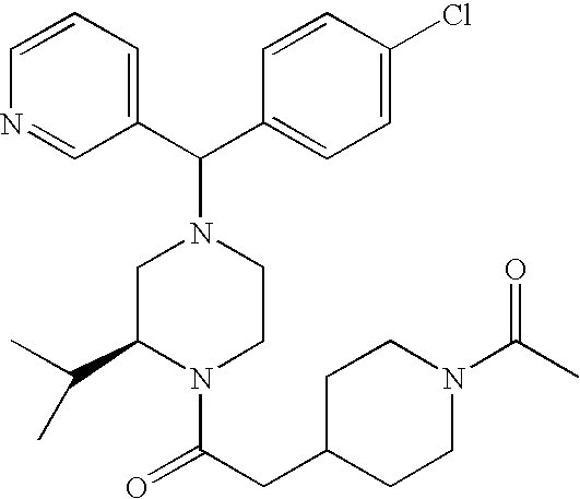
C1=CN=CC(C(N2CC(C(C)C)N(C(CC3CCN(C(C)=O)CC3)=O)CC2)C2=CC=C(Cl)C=C2)=C1
